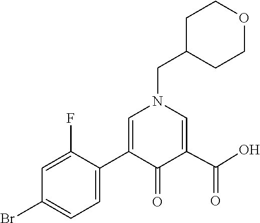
C1(C2=CN(CC3CCOCC3)C=C(C(O)=O)C2=O)=CC=C(Br)C=C1F
